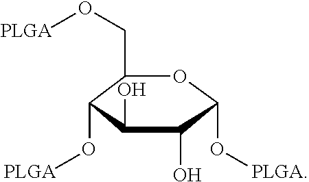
C1(CO[PLGA])C(O[PLGA])C(O)C(O)C(O[PLGA])O1
